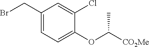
C1(CBr)=CC=C(OC([CO2Me])C)C(Cl)=C1
